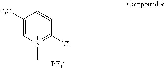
C1([F3C])=CN(C)=C(Cl)C=C1.[BF4-]
